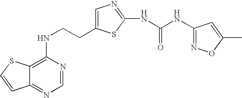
C(CNC1=C2C(=NC=N1)C=CS2)C1=CN=C(NC(=O)NC2=NOC(C)=C2)S1
